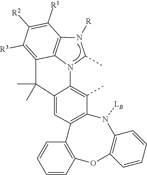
C12=C3N(C4=C(C)C5=C(C=C4C(C)(C)C3=C([R3])C([R2])=C1[R1])C1=C(OC3=C(N5[LB])C=CC=C3)C=CC=C1)C(C)N2[R]
